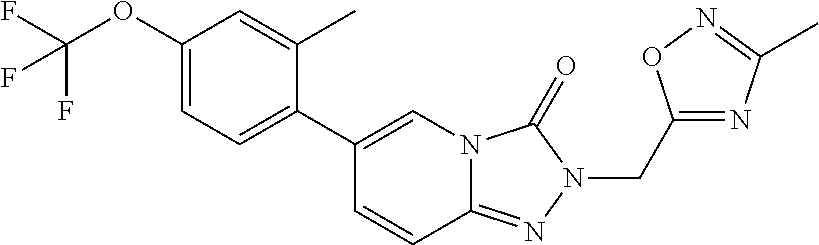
C1(OC(F)(F)F)=CC=C(C2=CN3C(=NN(CC4=NC(C)=NO4)C3=O)C=C2)C(C)=C1
